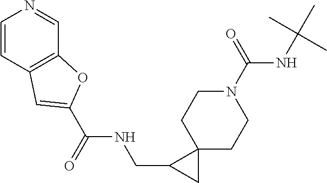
C1=CC2=C(C=N1)OC(C(NCC1CC13CCN(C(NC(C)(C)C)=O)CC3)=O)=C2
